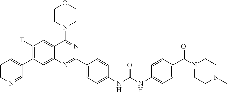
C1(F)=C(C2=CC=CN=C2)C=C2C(=C1)C(N1CCOCC1)=NC(C1=CC=C(NC(NC3=CC=C(C(N4CCN(C)CC4)=O)C=C3)=O)C=C1)=N2
